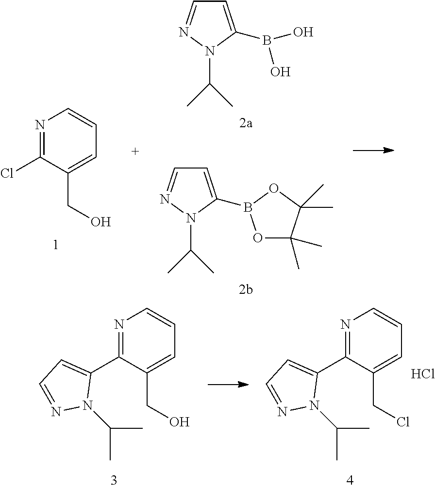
N1=C(Cl)C(CO)=CC=C1.C1=C(B(O)O)N(C(C)C)N=C1.C1=C(B2OC(C)(C)C(C)(C)O2)N(C(C)C)N=C1.N1=C(C2=CC=NN2C(C)C)C(CO)=CC=C1.N1=C(C2=CC=NN2C(C)C)C(CCl)=CC=C1.Cl
